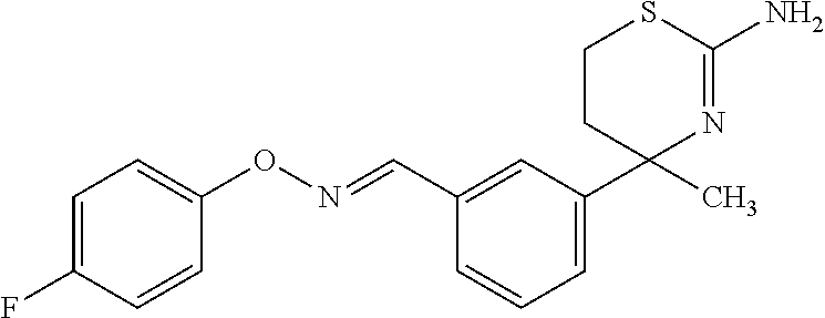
C1CC(C2=CC=CC(C=NOC3=CC=C(F)C=C3)=C2)(C)N=C(N)S1
